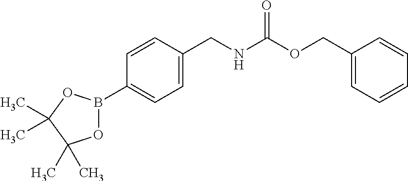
C1=C(CNC(OCC2=CC=CC=C2)=O)C=CC(B2OC(C)(C)C(C)(C)O2)=C1
